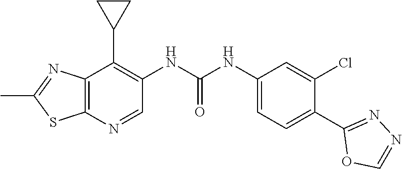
C12=C(N=CC(NC(NC3=CC=C(C4=NN=CO4)C(Cl)=C3)=O)=C1C1CC1)SC(C)=N2
